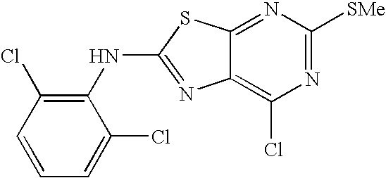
C12=C(Cl)N=C([SMe])N=C1SC(NC1=C(Cl)C=CC=C1Cl)=N2
